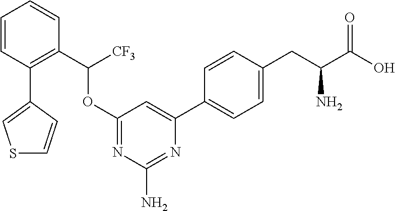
C1=C(C2=CC=C(CC(C(O)=O)N)C=C2)N=C(N)N=C1OC([CF3])C1=C(C2=CSC=C2)C=CC=C1
